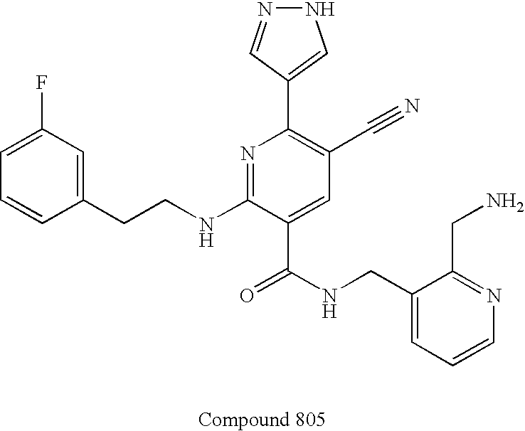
C1=CC(CCNC2=NC(C3=CNN=C3)=C(C#N)C=C2C(NCC2=CC=CN=C2CN)=O)=CC(F)=C1
